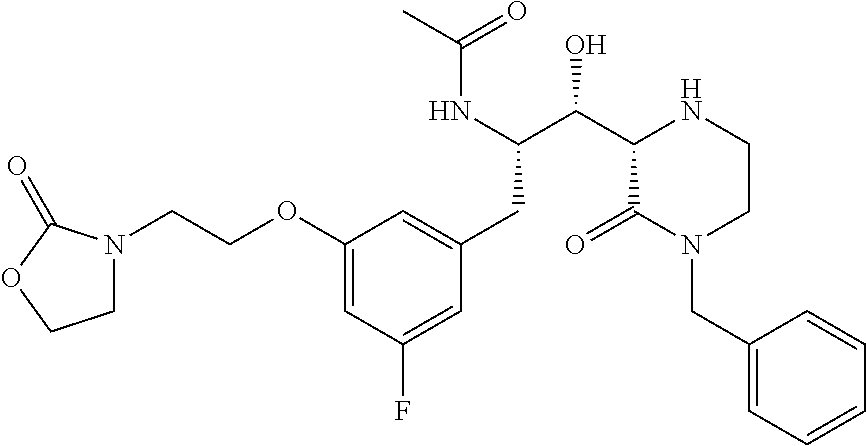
C1(OCCN2CCOC2=O)=CC(F)=CC(CC(C(C2C(=O)N(CC3=CC=CC=C3)CCN2)O)NC(C)=O)=C1
